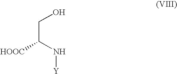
OCC(N[Y])[HOOC]
